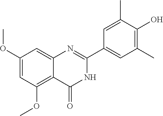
C1(OC)=CC(OC)=C2C(=C1)N=C(C1=CC(C)=C(O)C(C)=C1)NC2=O
